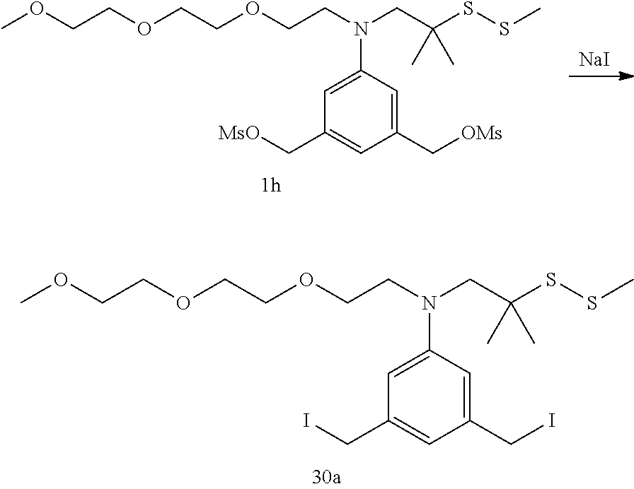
COCCOCCOCCN(CC(SSC)(C)C)C1=CC(CI)=CC(CI)=C1.[NaI].COCCOCCOCCN(CC(SSC)(C)C)C1=CC(C[MsO])=CC(C[OMs])=C1
